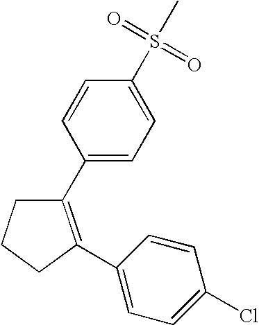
C1(C2=CC=C(S(=O)(=O)C)C=C2)=C(C2=CC=C(Cl)C=C2)CCC1
